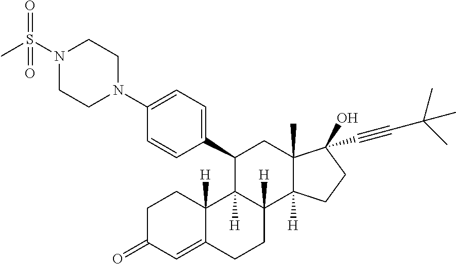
C1(C2C3([H])C([H])(C4([H])C(C)(C2)C(O)(C#CC(C)(C)C)CC4)CCC2=CC(=O)CCC32[H])=CC=C(N2CCN(S(C)(=O)=O)CC2)C=C1
